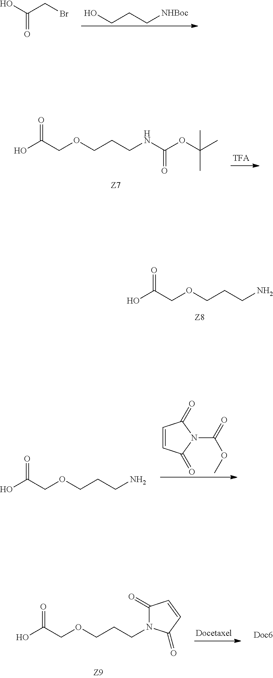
C(CC[NHBoc])O.OC(CBr)=O.C(COCCCNC(OC(C)(C)C)=O)(O)=O.C(COCCCN)(=O)O.C1=CC(=O)N(C(=O)OC)C1=O.C(COCCCN)(O)=O.C(COCCCN1C(=O)C=CC1=O)(=O)O
